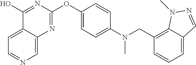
C1=C2C(=CN=C1)N=C(OC1=CC=C(N(C)CC3=C4C(=CC=C3)C=NN4C)C=C1)N=C2O
